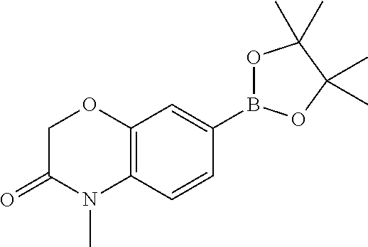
O1B(C2=CC3=C(C=C2)N(C)C(=O)CO3)OC(C)(C)C1(C)C
